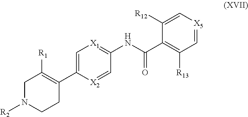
C1CC(C2=C[X1]=C(NC(C3=C([R13])C=[X5]C=C3[R12])=O)C=[X2]2)=C([R1])CN1[R2]
